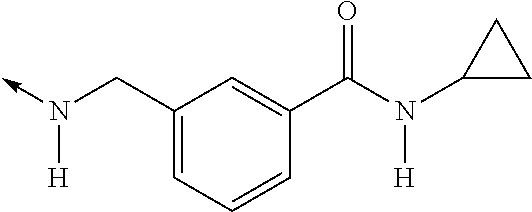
C1(CN(->C)[H])=CC=CC(C(N(C2CC2)[H])=O)=C1
